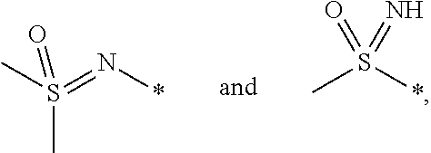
CS(C)(=N*)=O.CS(*)(=O)=N
